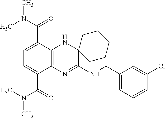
C1=C(C(N(C)C)=O)C2=C(C(C(N(C)C)=O)=C1)N=C(NCC1=CC=CC(Cl)=C1)C1(N2)CCCCC1
